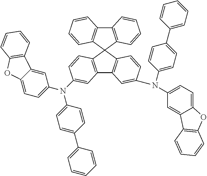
C12=C(C3(C4=C1C=CC=C4)C1=C(C4=C3C=CC(N(C3=CC=C(C5=CC=CC=C5)C=C3)C3=CC=C5C(=C3)C3=C(O5)C=CC=C3)=C4)C=C(N(C3=CC=C4C(=C3)C3=C(O4)C=CC=C3)C3=CC=C(C4=CC=CC=C4)C=C3)C=C1)C=CC=C2
